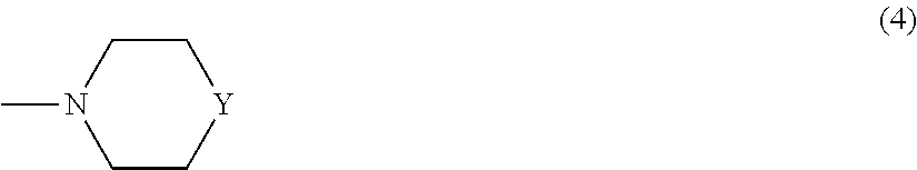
[Y]1CCN(C)CC1
